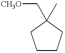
C1CCC(C)(C[CH3O])C1
